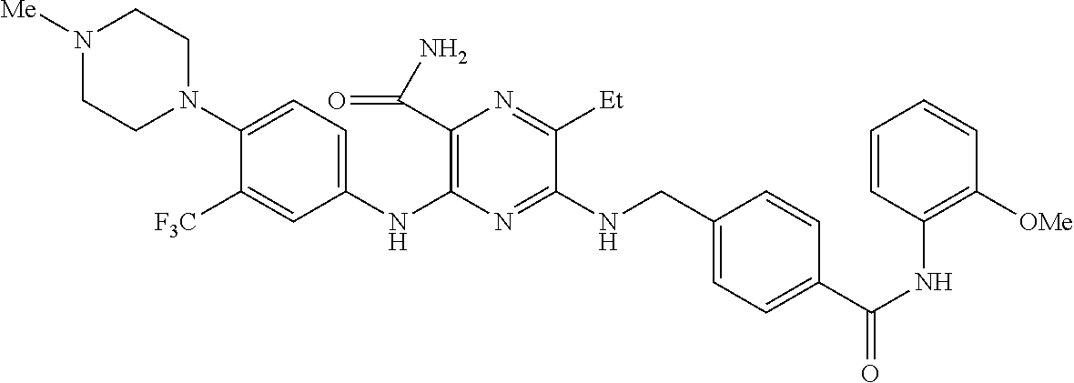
N1([Me])CCN(C2=CC=C(NC3=C(C(=O)N)N=C([Et])C(NCC4=CC=C(C(NC5=C([OMe])C=CC=C5)=O)C=C4)=N3)C=C2[F3C])CC1
